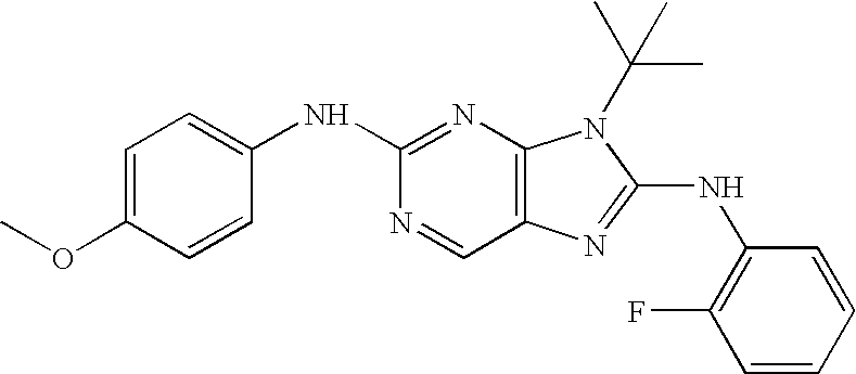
C1(NC2=NC3=C(C=N2)N=C(NC2=C(F)C=CC=C2)N3C(C)(C)C)=CC=C(OC)C=C1
